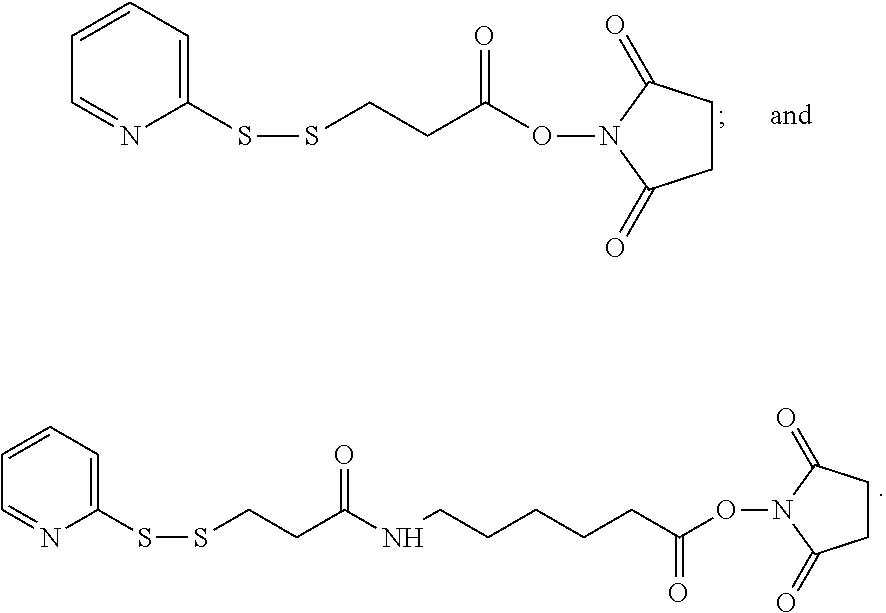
C1(SSCCC(=O)ON2C(=O)CCC2=O)=CC=CC=N1.C1(SSCCC(=O)NCCCCCC(=O)ON2C(=O)CCC2=O)=CC=CC=N1
